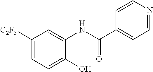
C1([C2F5])=CC=C(O)C(NC(C2=CC=NC=C2)=O)=C1
